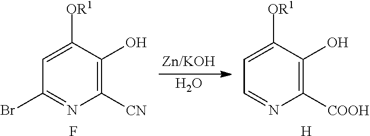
C1=C([OR1])C(O)=C([CN])N=C1Br.F.O.C1=C([OR1])C(O)=C([COOH])N=C1.[H]
